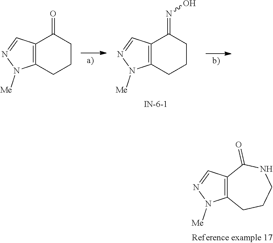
C12=C(N([Me])N=C1)CCCNC2=O.C12=C(CCCC1=NO)N([Me])N=C2.C12=C(CCCC1=O)N([Me])N=C2
